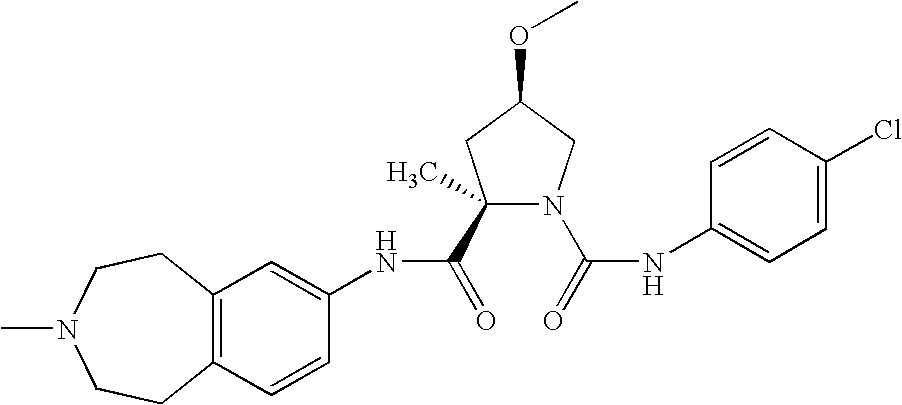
C12=C(C=CC(NC(=O)C3(C)N(C(=O)NC4=CC=C(Cl)C=C4)CC(OC)C3)=C1)CCN(C)CC2
